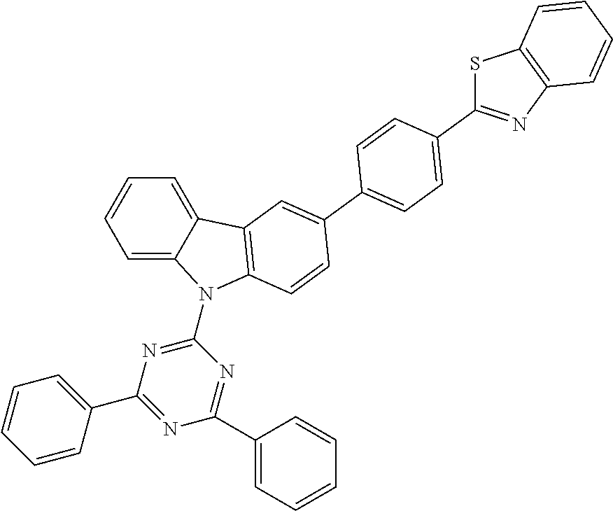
C1=C2C(=CC=C1)C1=C(N2C2=NC(C3=CC=CC=C3)=NC(C3=CC=CC=C3)=N2)C=CC(C2=CC=C(C3=NC4=C(S3)C=CC=C4)C=C2)=C1
